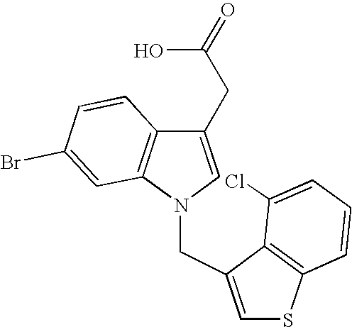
C1(CC(O)=O)=CN(CC2=CSC3=C2C(Cl)=CC=C3)C2=C1C=CC(Br)=C2
